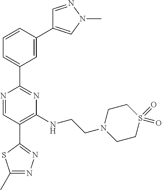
C1=C(C2=CN(C)N=C2)C=CC=C1C1=NC(NCCN2CCS(=O)(=O)CC2)=C(C2=NN=C(C)S2)C=N1
